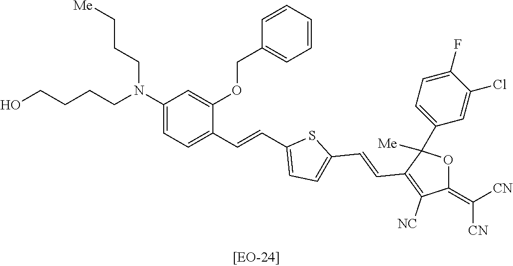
C(CN(CCC[Me])C1=CC=C(C=CC2=CC=C(C=CC3=C([NC])C(=C([CN])[CN])OC3(C3=CC=C(F)C(Cl)=C3)[Me])S2)C(OCC2=CC=CC=C2)=C1)CCO
